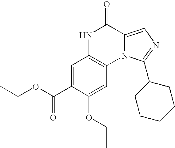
C1=C(C(OCC)=O)C(OCC)=CC2=C1NC(=O)C1=CN=C(C3CCCCC3)N21
